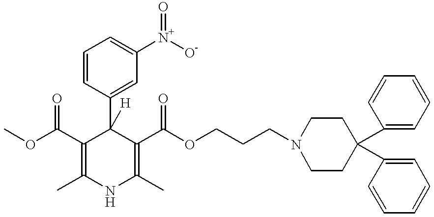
O(C(C1=C(C)NC(C)=C(C(OCCCN2CCC(C3=CC=CC=C3)(C3=CC=CC=C3)CC2)=O)C1(C1=CC([N+]([O-])=O)=CC=C1)[H])=O)C
